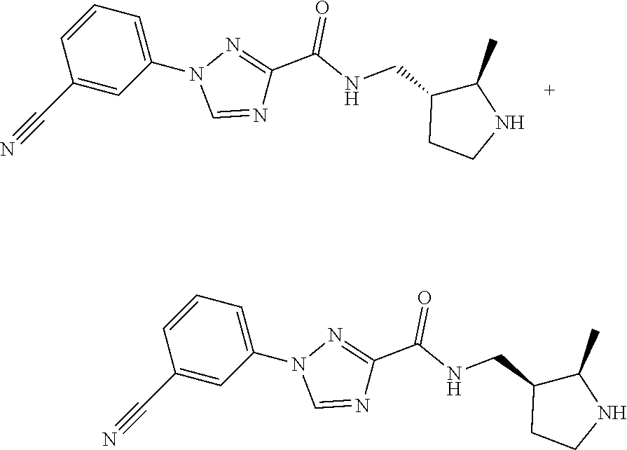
C1(N2C=NC(C(NCC3CCNC3C)=O)=N2)=CC=CC(C#N)=C1.C1(N2C=NC(C(NCC3CCNC3C)=O)=N2)=CC=CC(C#N)=C1
